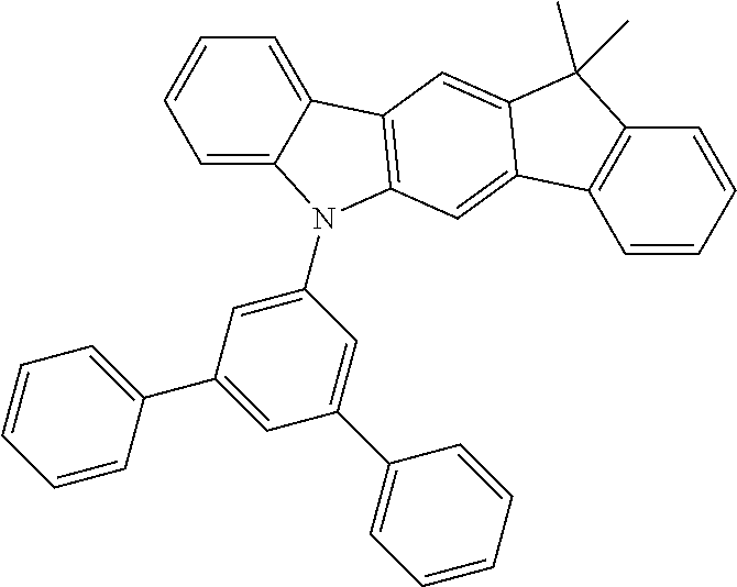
C1=C2C(=CC=C1)C1=C(N2C2=CC(C3=CC=CC=C3)=CC(C3=CC=CC=C3)=C2)C=C2C(=C1)C(C)(C)C1=C2C=CC=C1
